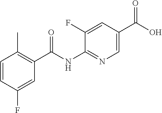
CC1=C(C(NC2=NC=C(C(O)=O)C=C2F)=O)C=C(F)C=C1
